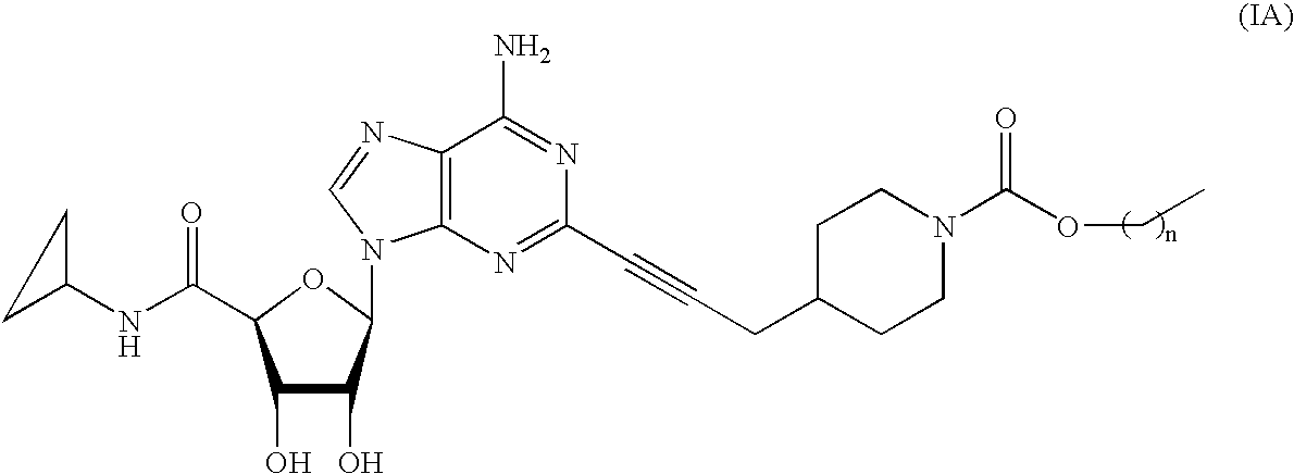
C1(O)C(O)C(N2C3=C(C(N)=NC(C#CCC4CCN(C(OCC)=O)CC4)=N3)N=C2)OC1C(NC1CC1)=O
